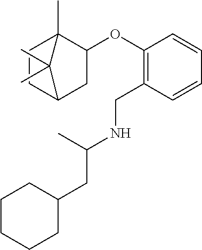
C1C(CC(NCC2=C(OC3C4(C)CCC(C3)C4(C)C)C=CC=C2)C)CCCC1
